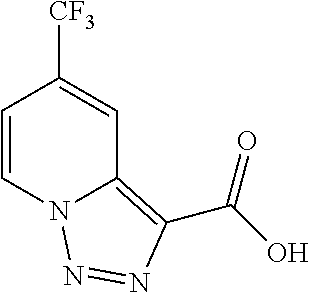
C1=CN2C(=C(C(=O)O)N=N2)C=C1[CF3]
